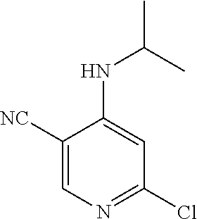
[NC]C1=CN=C(Cl)C=C1NC(C)C
